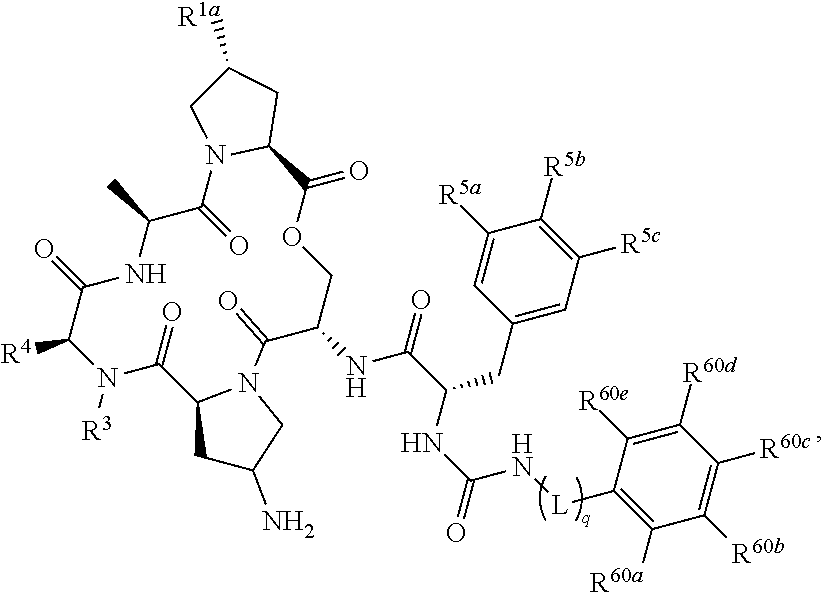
C1(CC(NC(=O)N[L]C2=C([R60a])C([R60b])=C([R60c])C([R60d])=C2[R60e])C(=O)NC2C(=O)N3CC(N)CC3C(=O)N([R3])C([R4])C(=O)NC(C)C(=O)N3C(C(=O)OC2)CC([R1a])C3)=CC([R5c])=C([R5b])C([R5a])=C1
